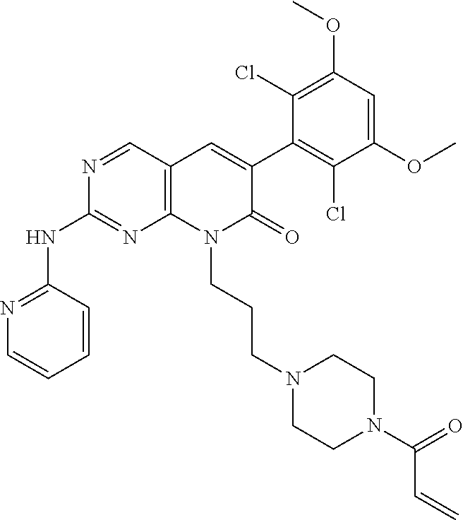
C1(NC2=NC=CC=C2)=NC2=C(C=C(C3=C(Cl)C(OC)=CC(OC)=C3Cl)C(=O)N2CCCN2CCN(C(C=C)=O)CC2)C=N1
